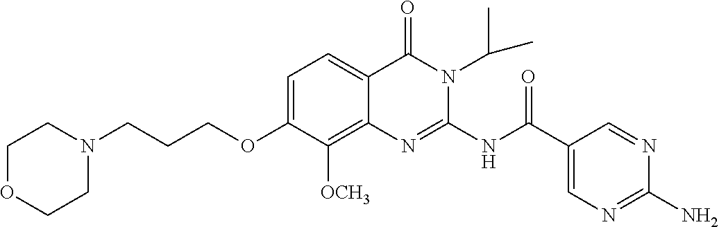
C1=C(OCCCN2CCOCC2)C([OCH3])=C2C(=C1)C(=O)N(C(C)C)C(NC(C1=CN=C(N)N=C1)=O)=N2
